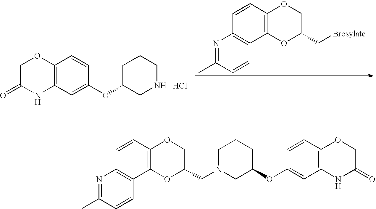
C1C(=O)NC2=C(O1)C=CC(OC1CCCNC1)=C2.C1=CC2=C(C3=C1N=C(C)C=C3)OC(C[Brosylate])CO2.Cl.C1=CC2=C(C3=C1N=C(C)C=C3)OC(CN1CC(OC3=CC4=C(C=C3)OCC(=O)N4)CCC1)CO2
